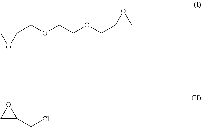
C1(COCCOCC2CO2)CO1.ClCC1CO1
